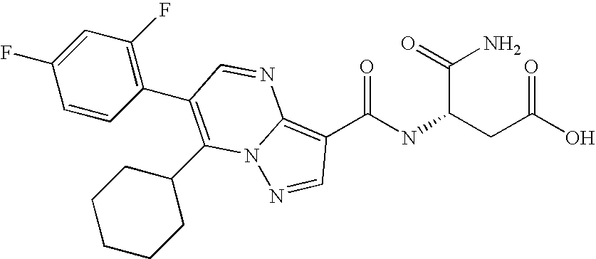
C(NC(=O)C1=C2N(N=C1)C(C1CCCCC1)=C(C1=C(F)C=C(F)C=C1)C=N2)(C(N)=O)CC(O)=O
